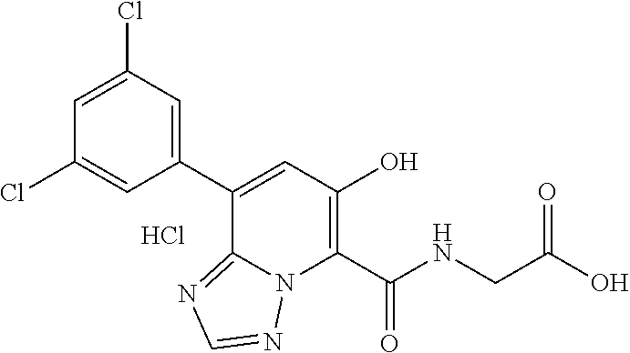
C1(C2=CC(O)=C(C(NCC(O)=O)=O)N3C2=NC=N3)=CC(Cl)=CC(Cl)=C1.Cl
